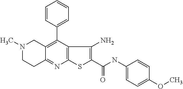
N1(C)CCC2=NC3=C(C(C4=CC=CC=C4)=C2C1)C(N)=C(C(NC1=CC=C(OC)C=C1)=O)S3
